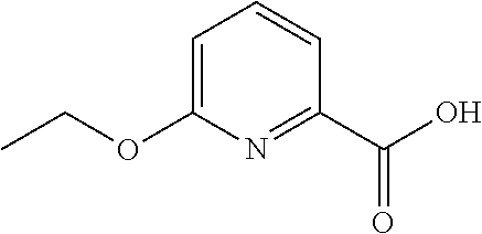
O(CC)C1=CC=CC(C(=O)O)=N1
